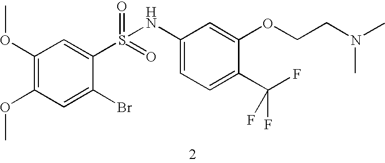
C1(OC)=C(OC)C=C(Br)C(S(=O)(=O)NC2=CC=C(C(F)(F)F)C(OCCN(C)C)=C2)=C1
